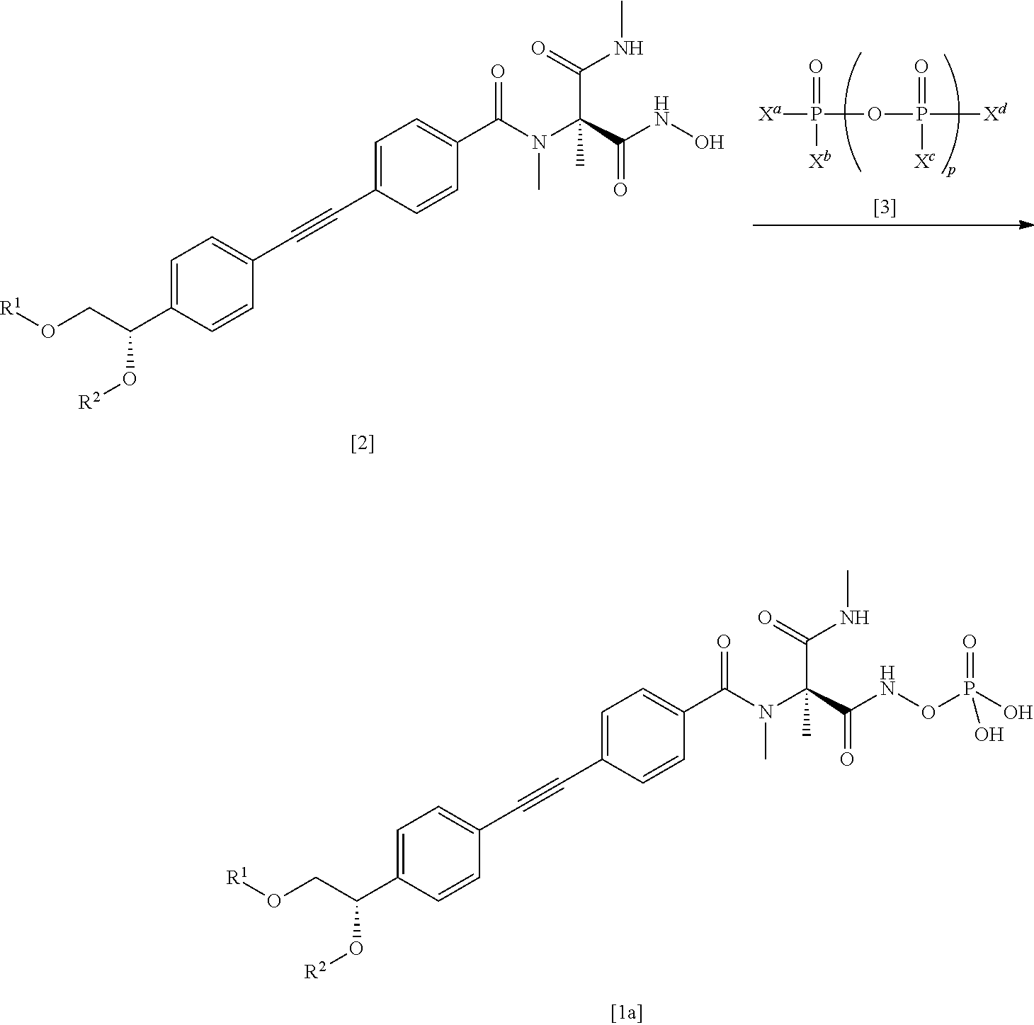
C1=C(C#CC2=CC=C(C(CO[R1])O[R2])C=C2)C=CC(C(N(C(C(NOP(O)(=O)O)=O)(C(NC)=O)C)C)=O)=C1.C1=C(C#CC2=CC=C(C(CO[R1])O[R2])C=C2)C=CC(C(N(C(C(NO)=O)(C(NC)=O)C)C)=O)=C1.[Xa]P(=O)(OP(=O)([Xd])[Xc])[Xb]
